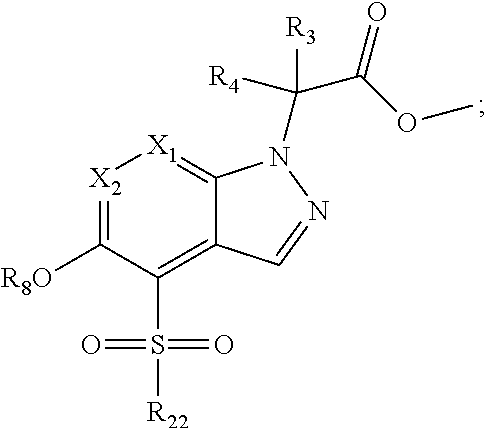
[X2]1=C([R8O])C(S([R22])(=O)=O)=C2C(=[X1]1)N(C([R4])(C(OC)=O)[R3])N=C2
